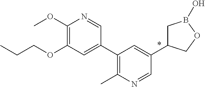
C1(C2=C(C)N=CC(C3CB(O)OC3)=C2)=CC(OCCC)=C(OC)N=C1
